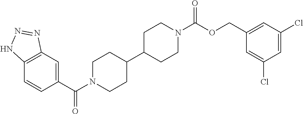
C12=C(C=C(C(N3CCC(C4CCN(C(OCC5=CC(Cl)=CC(Cl)=C5)=O)CC4)CC3)=O)C=C1)N=NN2
